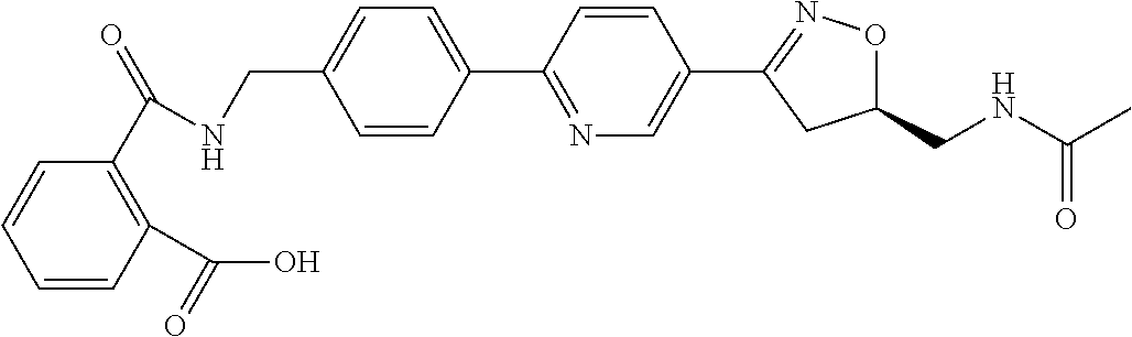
C1=CC(C2=NC=C(C3=NOC(CNC(C)=O)C3)C=C2)=CC=C1CNC(C1=C(C(O)=O)C=CC=C1)=O
